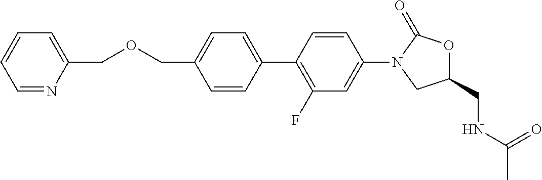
C1(COCC2=CC=CC=N2)=CC=C(C2=C(F)C=C(N3CC(CNC(C)=O)OC3=O)C=C2)C=C1
